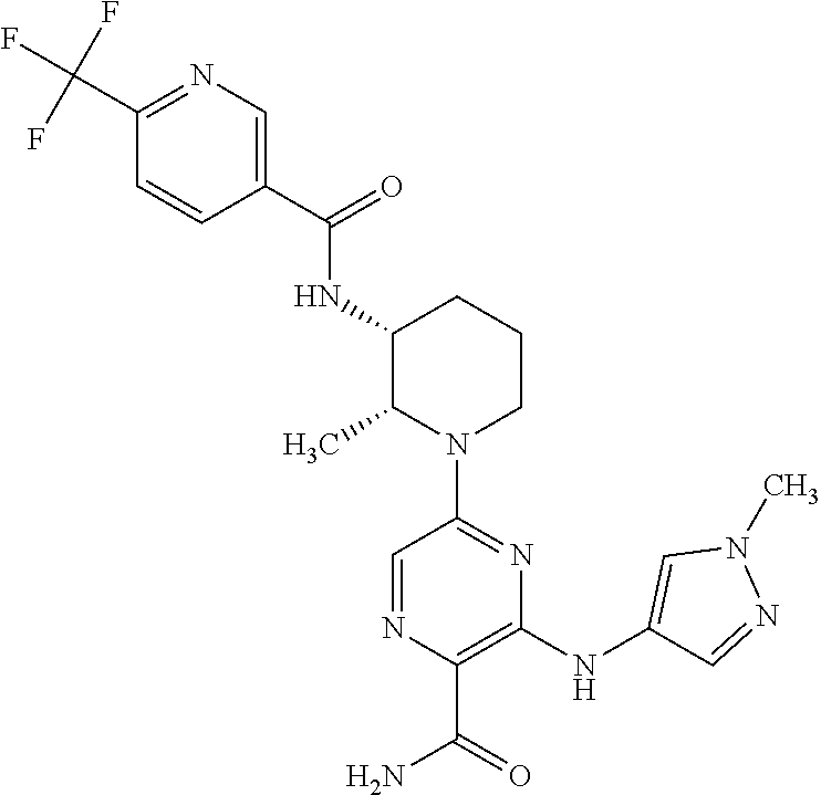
C1=CC(C(=O)NC2C(C)N(C3=NC(NC4=CN(C)N=C4)=C(C(=O)N)N=C3)CCC2)=CN=C1C(F)(F)F
